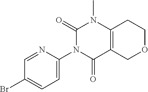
C1(=O)N(C2=CC=C(Br)C=N2)C(=O)C2=C(N1C)CCOC2
